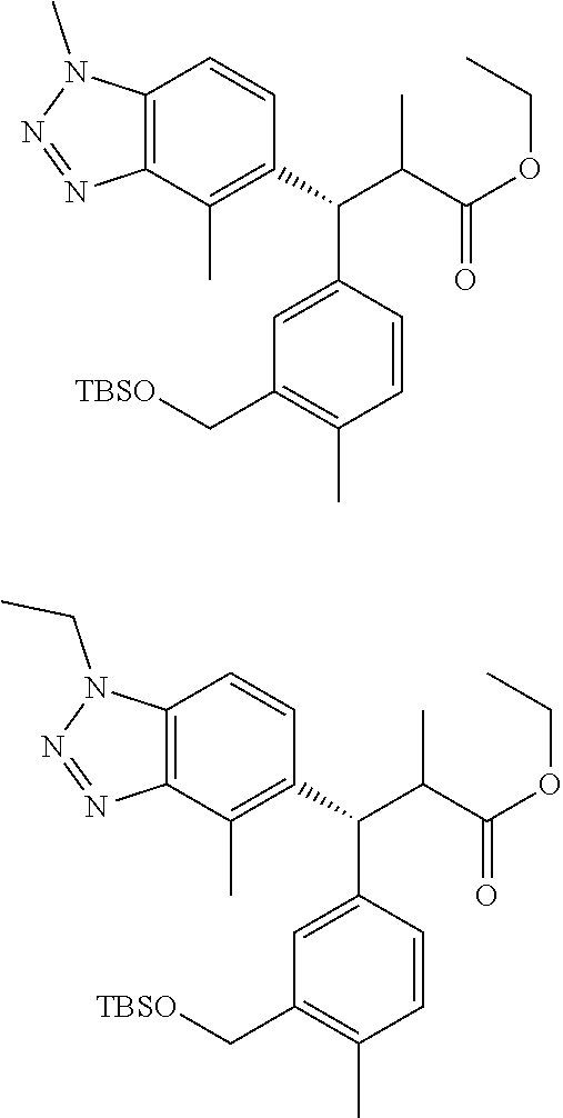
C12=C(C(C)=C(C(C(C(OCC)=O)C)C3=CC(C[TBSO])=C(C)C=C3)C=C1)N=NN2C.C12=C(C(C)=C(C(C(C(OCC)=O)C)C3=CC(C[TBSO])=C(C)C=C3)C=C1)N=NN2CC
